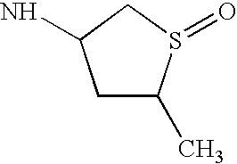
C1C(C)S(=O)CC1N
